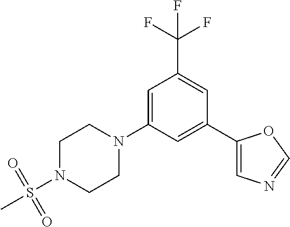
C1=C(N2CCN(S(C)(=O)=O)CC2)C=C(C2=CN=CO2)C=C1C(F)(F)F
